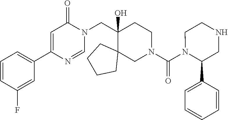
C1=CC(F)=CC(C2=CC(=O)N(CC3(O)C4(CN(C(N5C(C6=CC=CC=C6)CNCC5)=O)CC3)CCCC4)C=N2)=C1
